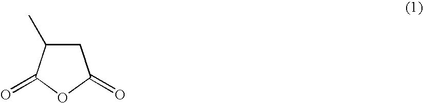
C1C(C)C(=O)OC1=O
